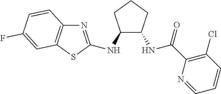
N1=C(NC2C(NC(C3=C(Cl)C=CC=N3)=O)CCC2)SC2=C1C=CC(F)=C2
